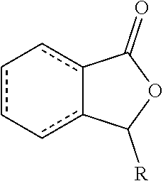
c1c-cc2-c(c-1)C(=O)OC2[R]
